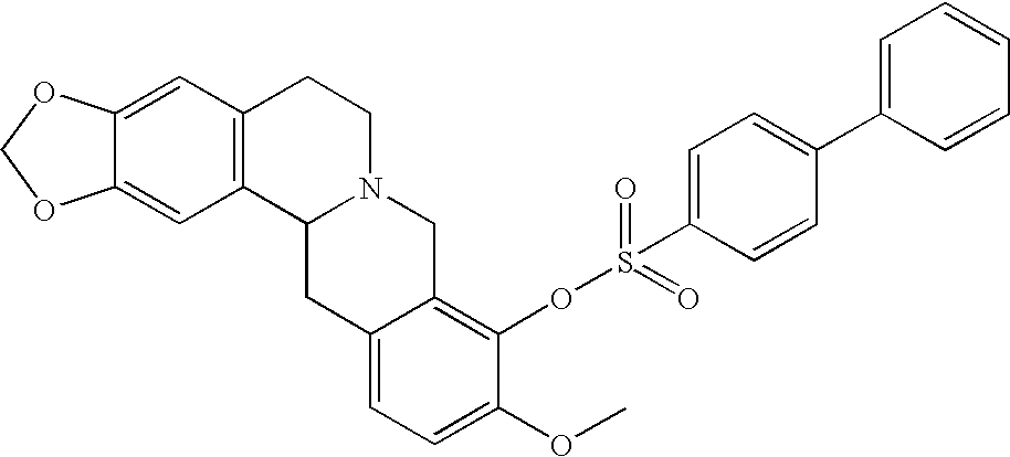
C12=CC3=C(C=C1OCO2)CCN1C3CC2=CC=C(OC)C(OS(=O)(=O)C3=CC=C(C4=CC=CC=C4)C=C3)=C2C1
